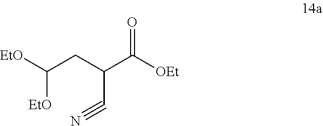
C(C#N)(CC([EtO])[EtO])C(=O)[OEt]
